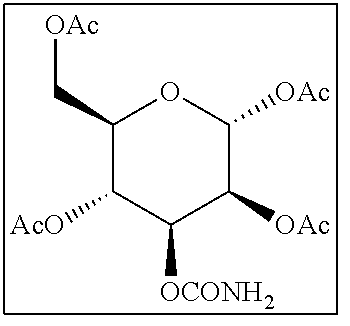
C1(C[OAc])C([AcO])C([OCONH2])C([OAc])C([OAc])O1
